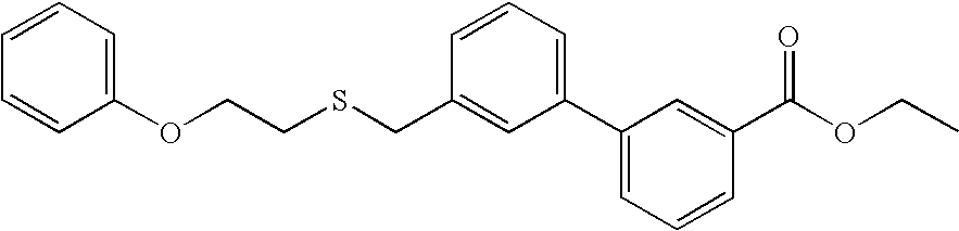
C(C1=CC(C2=CC=CC(C(=O)OCC)=C2)=CC=C1)SCCOC1=CC=CC=C1
